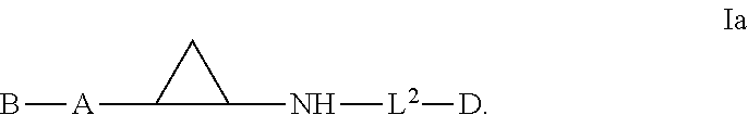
C1([A]B)C(N[L2][D])C1
